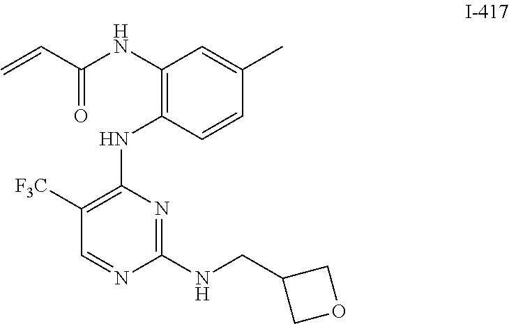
C1([F3C])=C(NC2=C(NC(C=C)=O)C=C(C)C=C2)N=C(NCC2COC2)N=C1
